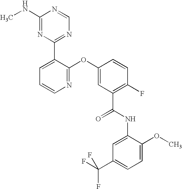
N1=C(OC2=CC(C(NC3=CC(C(F)(F)F)=CC=C3OC)=O)=C(F)C=C2)C(C2=NC=NC(NC)=N2)=CC=C1
